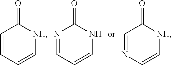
C1=CC=C[NH]C1=O.N1=CC=CNC1=O.C1=NC=C[NH]C1=O
